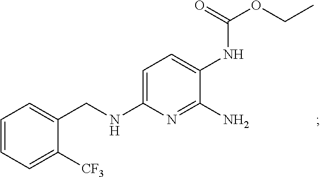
C1=CC=C([CF3])C(CNC2=CC=C(NC(OCC)=O)C(N)=N2)=C1
